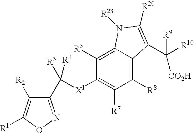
C1(C([X1]C2=C([R7])C([R8])=C3C(=C2[R5])N([R23])C([R20])=C3C([R9])([R10])[CO2H])([R4])[R3])=NOC([R1])=C1[R2]
